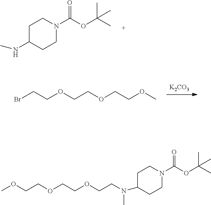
C1C(NC)CCN(C(OC(C)(C)C)=O)C1.[K2CO3].C(COCCOCCBr)OC.C1CN(C(OC(C)(C)C)=O)CCC1N(C)CCOCCOCCOC
